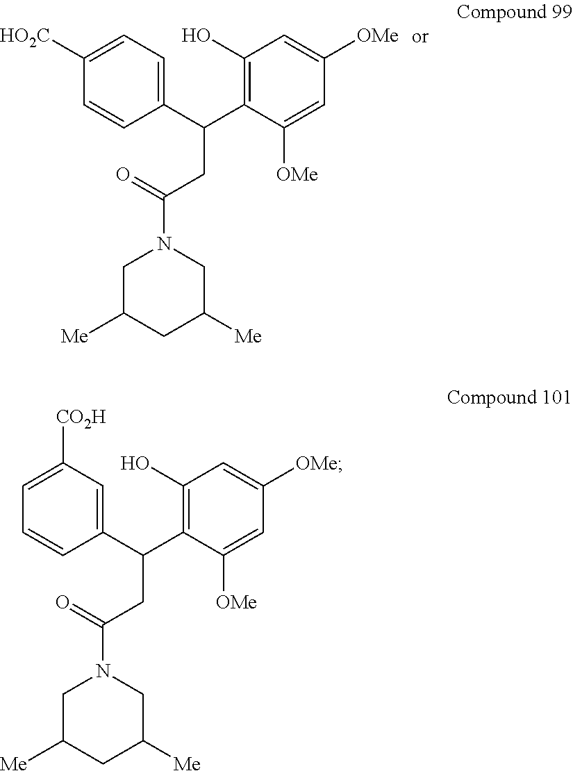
C1(C(C2=C(O)C=C([OMe])C=C2[OMe])CC(N2CC([Me])CC([Me])C2)=O)=CC=C([HO2C])C=C1.C1(C(C2=C(O)C=C([OMe])C=C2[OMe])CC(N2CC([Me])CC([Me])C2)=O)=CC([CO2H])=CC=C1
